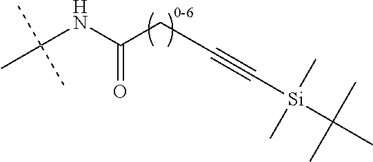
C(NC(CC#C[Si](C)(C(C)(C)C)C)=O)(C)(C)C
